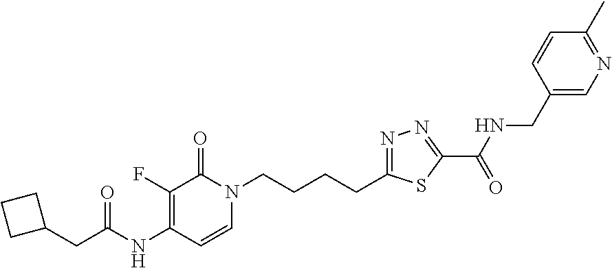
C1(F)=C(NC(CC2CCC2)=O)C=CN(CCCCC2=NN=C(C(NCC3=CN=C(C)C=C3)=O)S2)C1=O
